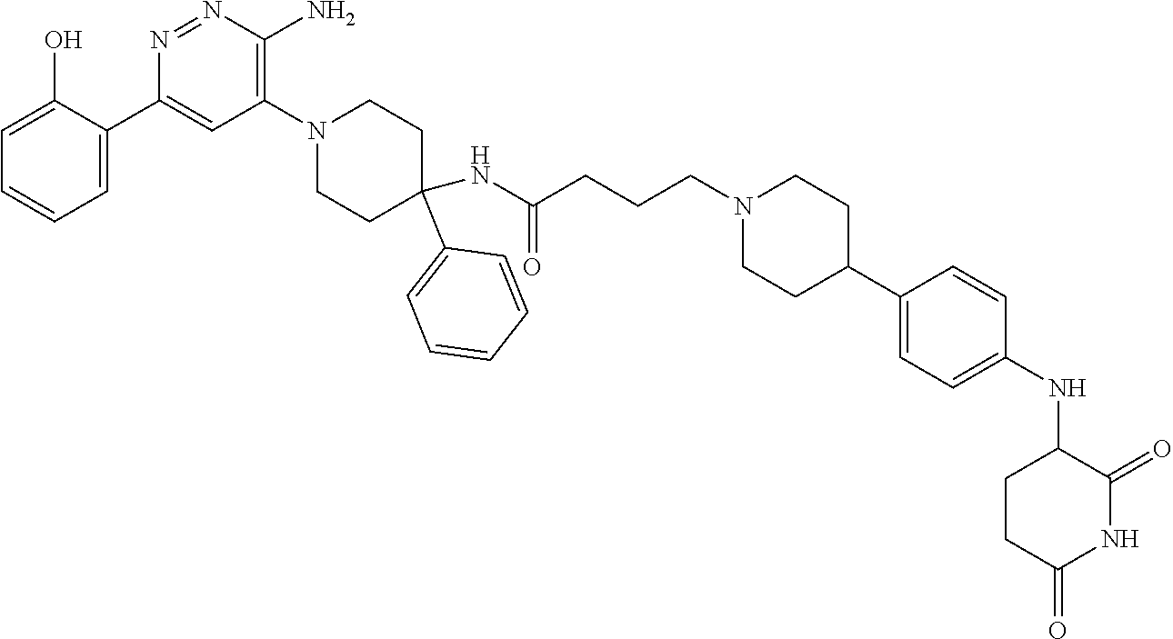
C1=C(O)C(C2=CC(N3CCC(NC(CCCN4CCC(C5=CC=C(NC6CCC(=O)NC6=O)C=C5)CC4)=O)(C4=CC=CC=C4)CC3)=C(N)N=N2)=CC=C1
